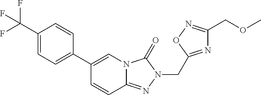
FC(C1=CC=C(C2=CN3C(=NN(CC4=NC(COC)=NO4)C3=O)C=C2)C=C1)(F)F
